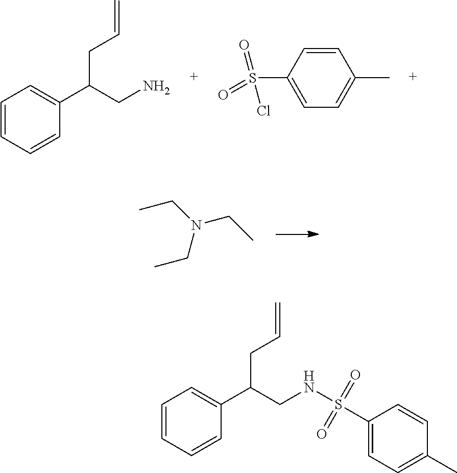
C1=CC=CC(C(CN)CC=C)=C1.S(C1=CC=C(C)C=C1)(=O)(=O)Cl.CCN(CC)CC.C1=CC=CC(C(CNS(C2=CC=C(C)C=C2)(=O)=O)CC=C)=C1
